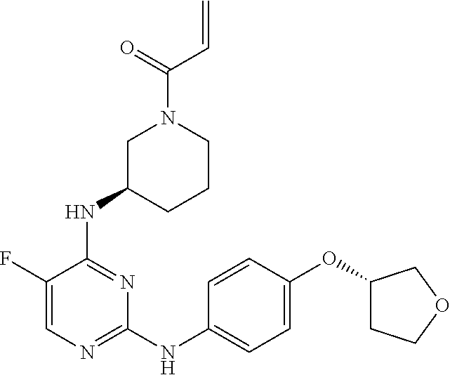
C1=C(F)C(NC2CCCN(C(C=C)=O)C2)=NC(NC2=CC=C(OC3CCOC3)C=C2)=N1
